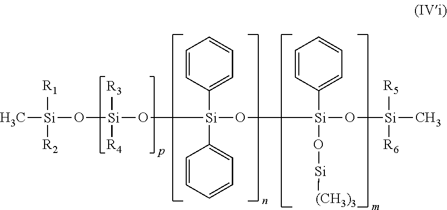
C[Si]([R1])([R2])O[Si](O[Si](O[Si](O[Si][(CH3)3])(C1=CC=CC=C1)O[Si]([R5])([R6])C)(C1=CC=CC=C1)C1=CC=CC=C1)([R3])[R4]
